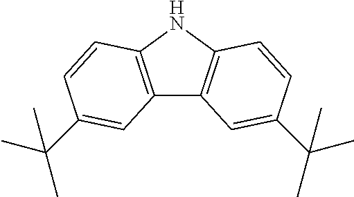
N1C2=C(C3=C1C=CC(C(C)(C)C)=C3)C=C(C(C)(C)C)C=C2
